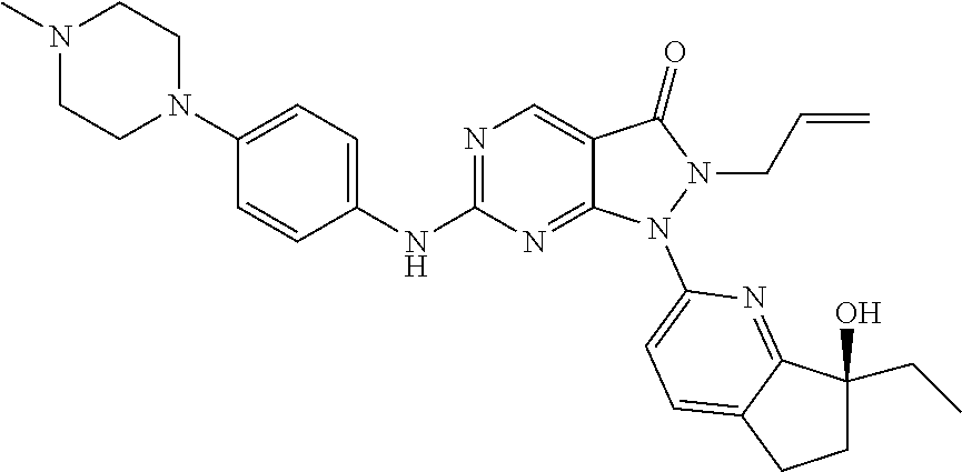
N1=C(NC2=CC=C(N3CCN(C)CC3)C=C2)N=C2C(=C1)C(=O)N(CC=C)N2C1=CC=C2C(=N1)C(CC)(O)CC2
